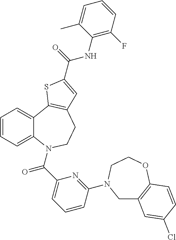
C1=CC=C2C(=C1)C1=C(CCN2C(C2=CC=CC(N3CC4=C(OCC3)C=CC(Cl)=C4)=N2)=O)C=C(C(=O)NC2=C(F)C=CC=C2C)S1
